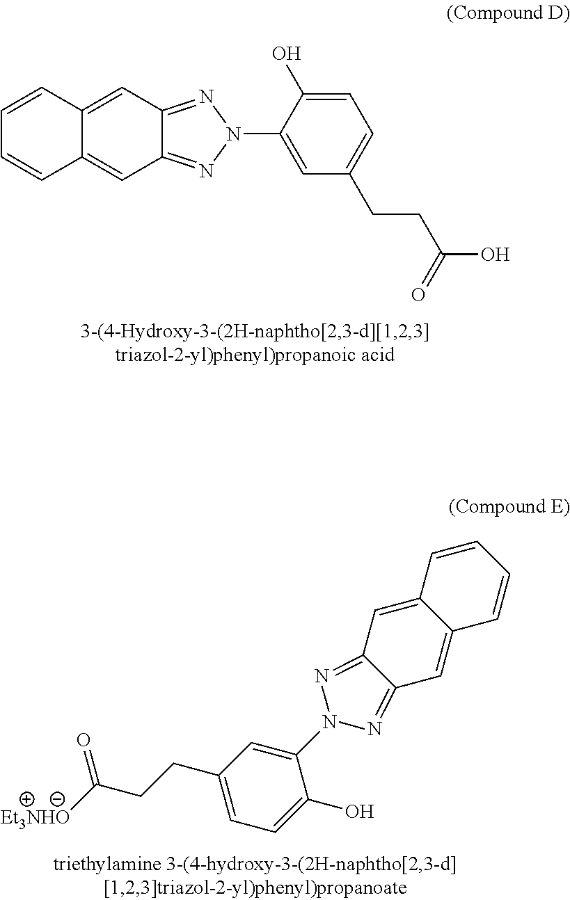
C1(O)=CC=C(CCC(O)=O)C=C1N1N=C2C=C3C=CC=CC3=CC2=N1.C1=CC2=CC3=NN(C4=CC(CCC([Et3NHO])=O)=CC=C4O)N=C3C=C2C=C1
